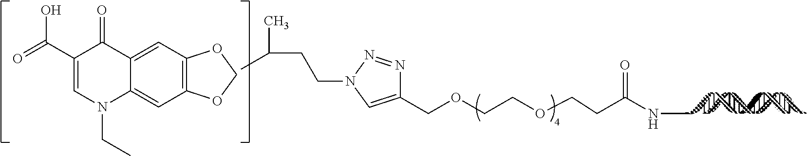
C1(COCCOCCC(NC)=O)=CN(CCC(C)C)N=N1.C12=C(C=C3C(=C1)N(CC)C=C(C(O)=O)C3=O)OCO2
